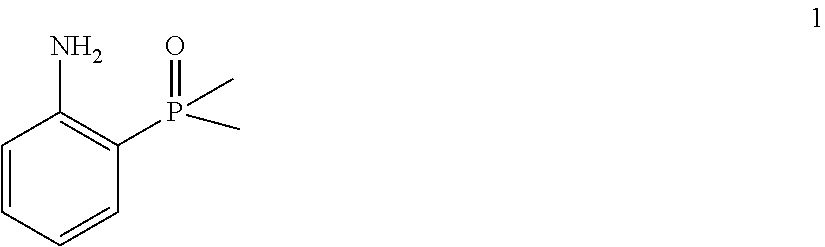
NC1=C(P(C)(=O)C)C=CC=C1
